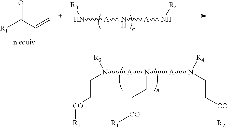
[R1]C(C=C)=O.N([A]N[A]N[R4])[R3].N([A]N([A]N([R4])CC[CO][R2])CC[CO][R1])([R3])CC[CO][R1]
